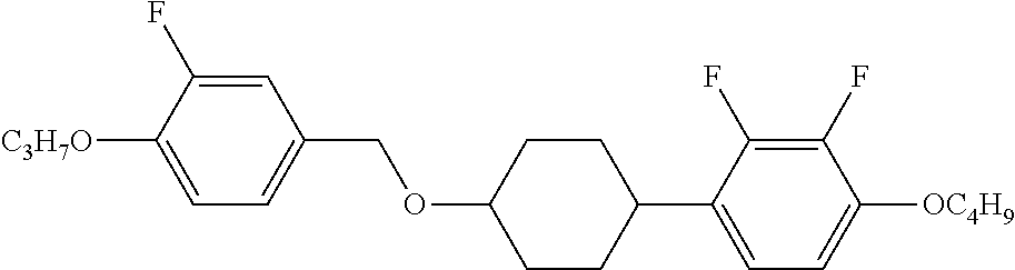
C1=C(F)C([C3H7O])=CC=C1COC1CCC(C2=CC=C([OC4H9])C(F)=C2F)CC1
